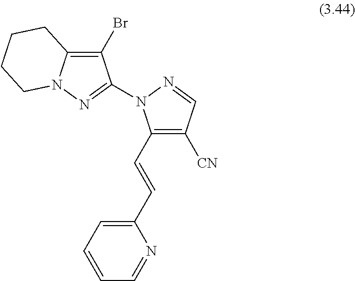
N1=CC([CN])=C(C=CC2=CC=CC=N2)N1C1=NN2C(=C1Br)CCCC2
